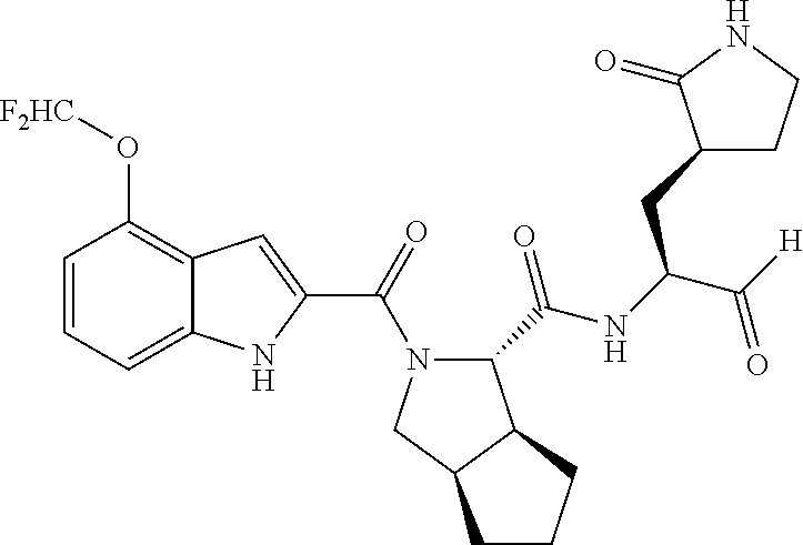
C1=CC=C2C(=C1O[F2HC])C=C(C(=O)N1C(C(NC(C([H])=O)CC3CCNC3=O)=O)C3C(C1)CCC3)N2
